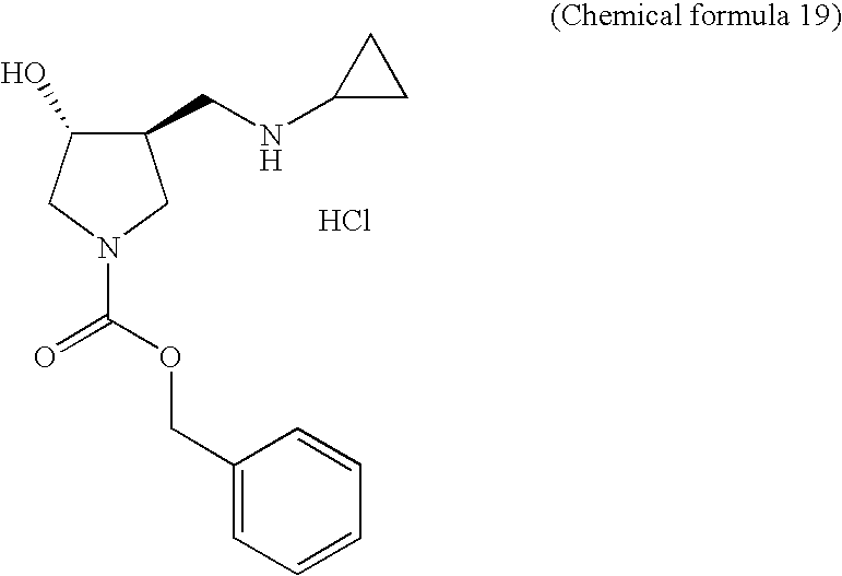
C1(CNC2CC2)C(O)CN(C(OCC2=CC=CC=C2)=O)C1.Cl
